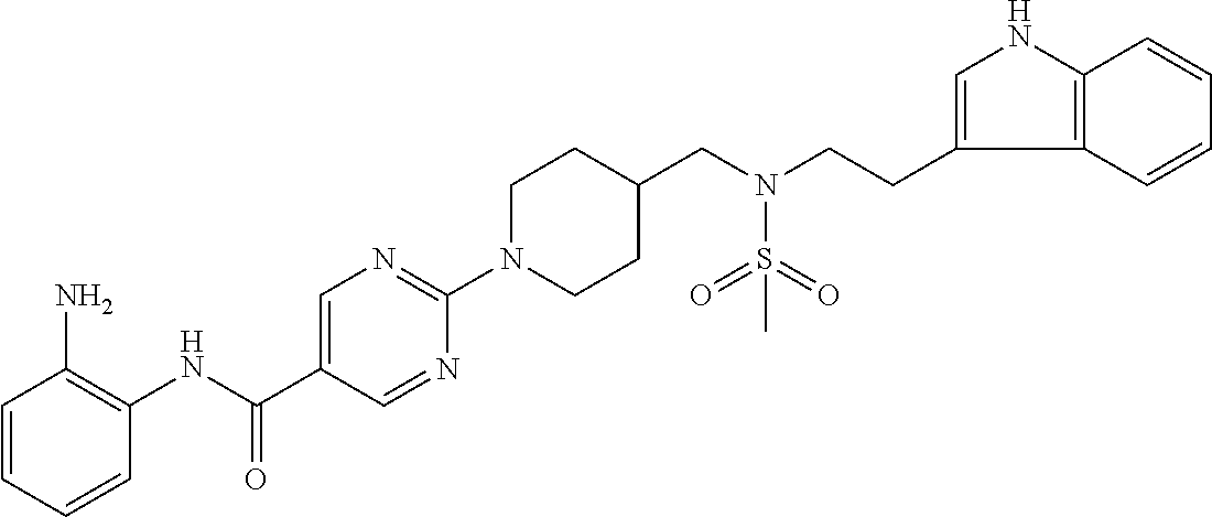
C1=CC=CC(NC(C2=CN=C(N3CCC(CN(CCC4=CNC5=C4C=CC=C5)S(=O)(=O)C)CC3)N=C2)=O)=C1N
